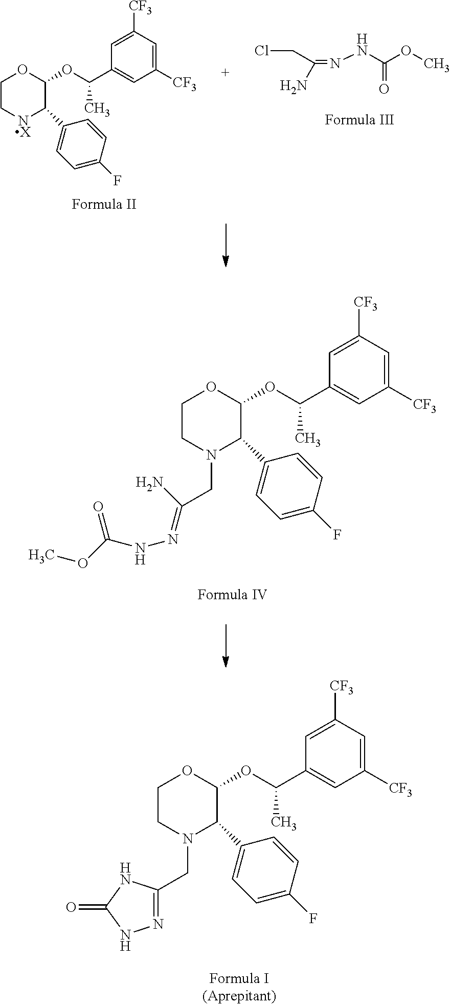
C1CN(CC2=NNC(=O)N2)C(C2=CC=C(F)C=C2)C(OC(C2=CC([CF3])=CC([CF3])=C2)C)O1.[X].C1CNC(C2=CC=C(F)C=C2)C(OC(C2=CC([CF3])=CC([CF3])=C2)C)O1.ClCC(=NNC(OC)=O)N.C1CN(CC(=NNC(OC)=O)N)C(C2=CC=C(F)C=C2)C(OC(C2=CC([CF3])=CC([CF3])=C2)C)O1
